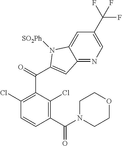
C1(C(N2CCOCC2)=O)=C(Cl)C(C(C2=CC3=NC=C(C(F)(F)F)C=C3N2[SO2Ph])=O)=C(Cl)C=C1
